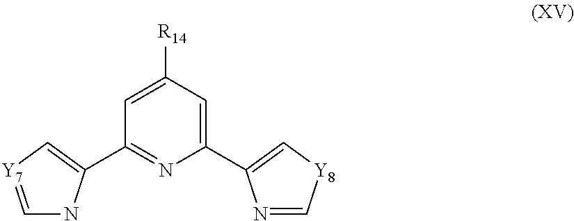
C1=C([R14])C=C(C2=C[Y8]C=N2)N=C1C1=C[Y7]=CN1
